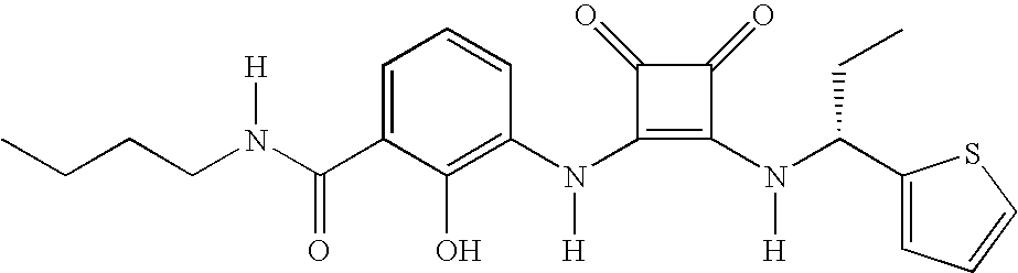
C(N(C(C1=CC=CC(N(C2=C(N(C(C3=CC=CS3)CC)[H])C(=O)C2=O)[H])=C1O)=O)[H])CCC
